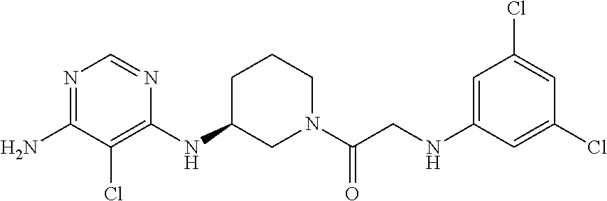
C1(NC2=C(Cl)C(N)=NC=N2)CN(C(CNC2=CC(Cl)=CC(Cl)=C2)=O)CCC1
